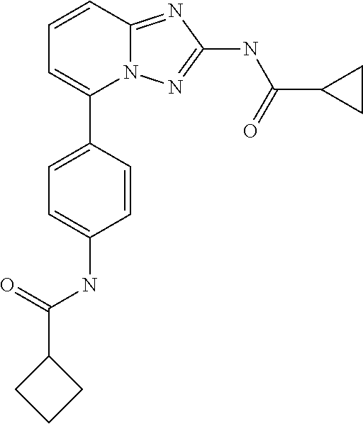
C1=CC2=NC(NC(C3CC3)=O)=NN2C(C2=CC=C(NC(=O)C3CCC3)C=C2)=C1
